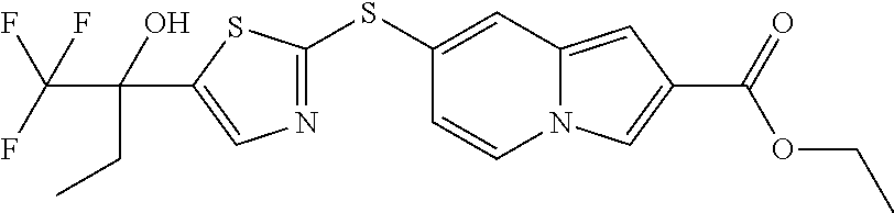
S(C1=NC=C(C(O)(CC)C(F)(F)F)S1)C1=CC2=CC(C(=O)OCC)=CN2C=C1
